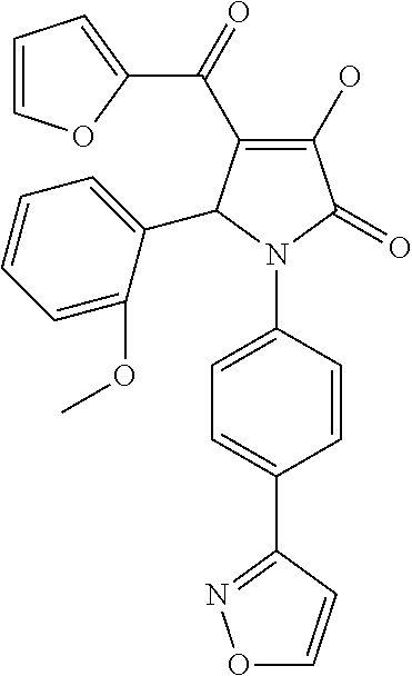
C1(O)=C(C(C2=CC=CO2)=O)C(C2=CC=CC=C2OC)N(C2=CC=C(C3=NOC=C3)C=C2)C1=O
